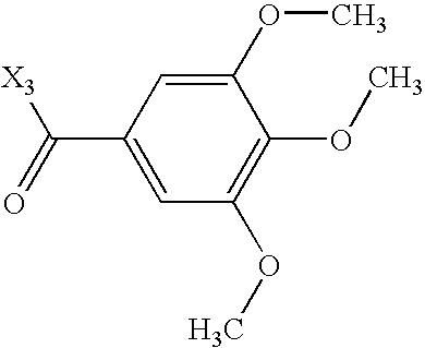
C1(C([X3])=O)=CC(OC)=C(OC)C(OC)=C1
